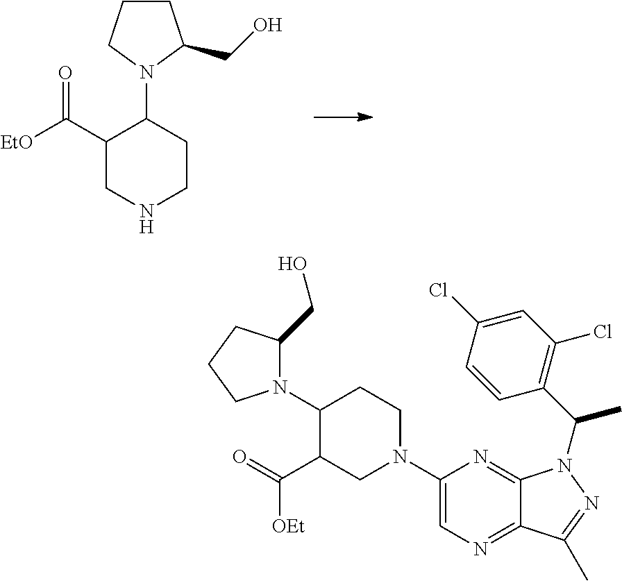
N1(C2C(C([OEt])=O)CN(C3=CN=C4C(=N3)N(C(C3=C(Cl)C=C(Cl)C=C3)C)N=C4C)CC2)C(CO)CCC1.[EtO]C(C1CNCCC1N1C(CO)CCC1)=O
